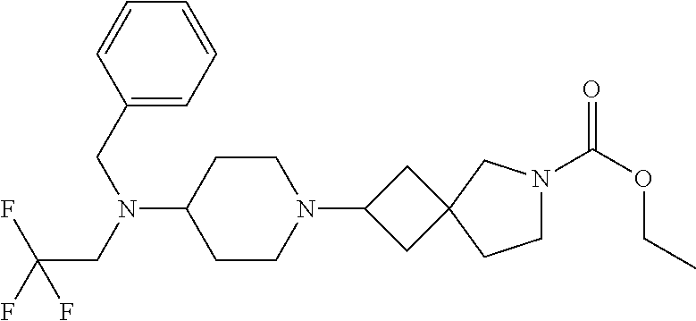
C1CN(C2CC3(C2)CCN(C(OCC)=O)C3)CCC1N(CC1=CC=CC=C1)CC(F)(F)F
